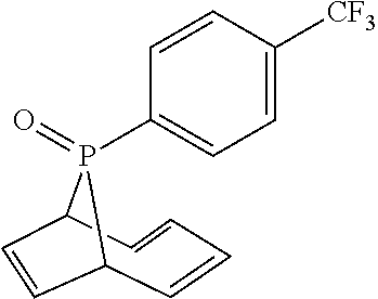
C1(P2(=O)C3C=CC=CC2C=C3)=CC=C([CF3])C=C1
